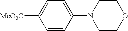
C1COCCN1C1=CC=C([MeO2C])C=C1
